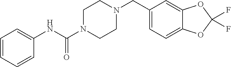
C1=CC=CC(NC(N2CCN(CC3=CC=C4C(=C3)OC(F)(F)O4)CC2)=O)=C1
